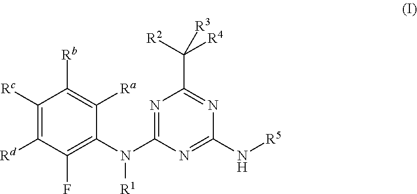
C1([Rc])=C([Rd])C(F)=C(N(C2=NC(C([R2])([R4])[R3])=NC(N[R5])=N2)[R1])C([Ra])=C1[Rb]
